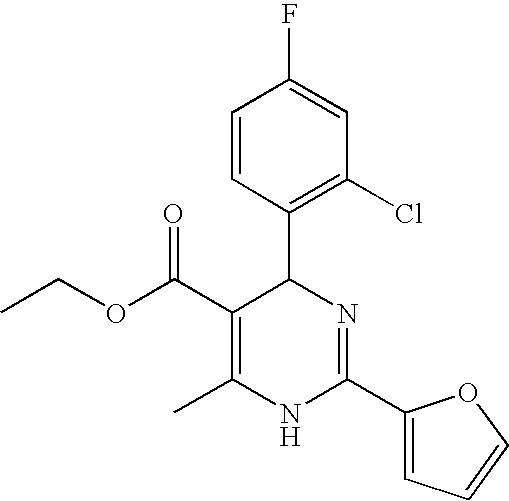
C(OC(C1=C(C)NC(C2=CC=CO2)=NC1C1=C(Cl)C=C(F)C=C1)=O)C
